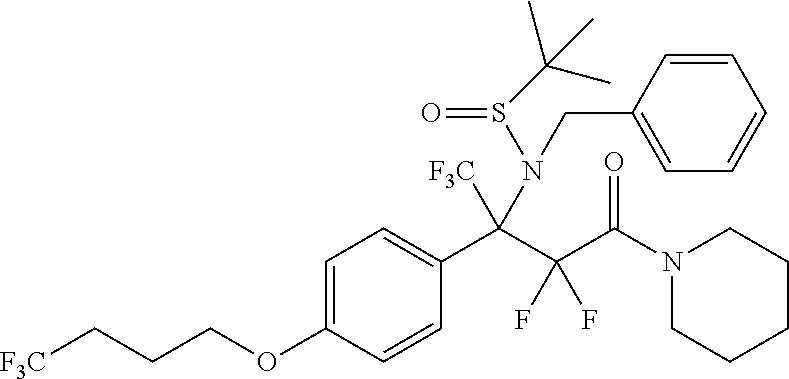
C1=C(OCCC[F3C])C=CC(C(C(C(N2CCCCC2)=O)(F)F)([F3C])N(CC2=CC=CC=C2)S(=O)C(C)(C)C)=C1
